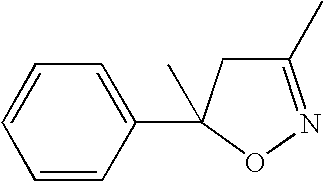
C1(C)=NOC(C)(C2=CC=CC=C2)C1
